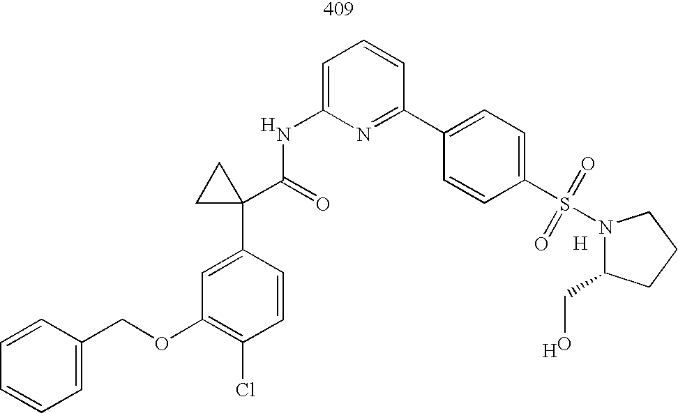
C1=CC(COC2=C(Cl)C=CC(C3(C(NC4=CC=CC(C5=CC=C(S(N6C(CO)CCC6)(=O)=O)C=C5)=N4)=O)CC3)=C2)=CC=C1.[H].[H].[H]
